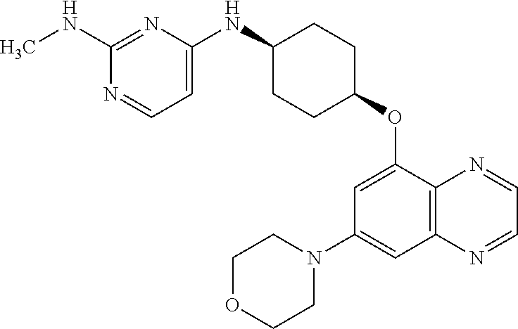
C1(NC)=NC(NC2CCC(OC3=CC(N4CCOCC4)=CC4=C3N=CC=N4)CC2)=CC=N1
